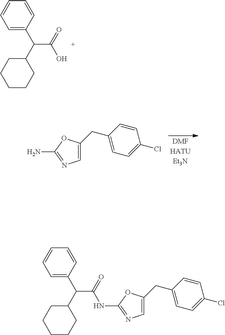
C1=C(C(C(O)=O)C2CCCCC2)C=CC=C1.C1=C(CC2=CC=C(Cl)C=C2)OC(N)=N1.C1=C(C(C(=O)NC2=NC=C(CC3=CC=C(Cl)C=C3)O2)C2CCCCC2)C=CC=C1
